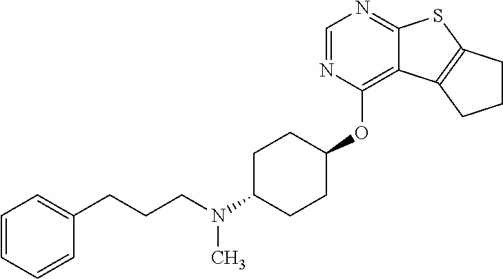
C1=CC=CC(CCCN(C2CCC(OC3=C4C(=NC=N3)SC3=C4CCC3)CC2)C)=C1
